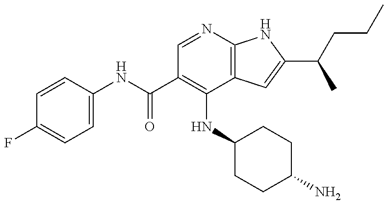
C1=CC(NC(C2=C(NC3CCC(N)CC3)C3=C(N=C2)NC(C(CCC)C)=C3)=O)=CC=C1F
